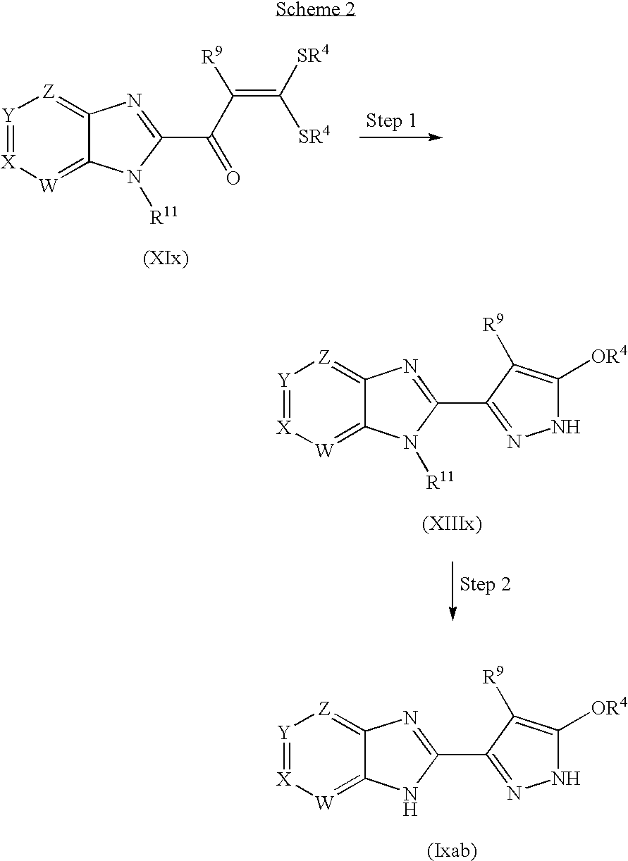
[Y]1=[X][W]=C2C(=[Z]1)N=C(C1=NNC([OR4])=C1[R9])N2.[Y]1=[X][W]=C2C(=[Z]1)N=C(C(=O)C([R9])=C([SR4])[SR4])N2[R11].[Y]1=[X][W]=C2C(=[Z]1)N=C(C1=NNC([OR4])=C1[R9])N2[R11]
